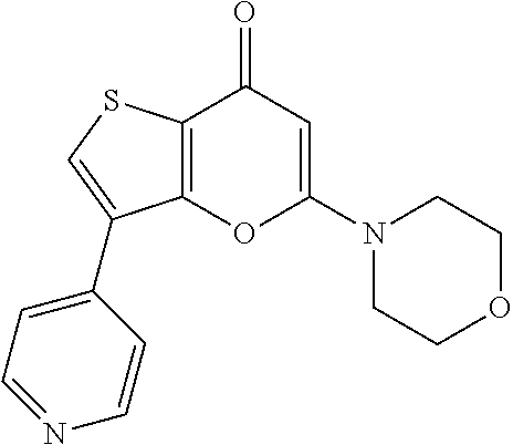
C12=C(SC=C1C1=CC=NC=C1)C(=O)C=C(N1CCOCC1)O2
